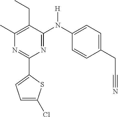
C1(C2=CC=C(Cl)S2)=NC(C)=C(CC)C(N(C2=CC=C(CC#N)C=C2)[H])=N1
